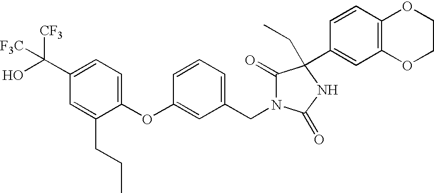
C1(C(O)([CF3])[F3C])=CC=C(OC2=CC(CN3C(=O)C(C4=CC5=C(C=C4)OCCO5)(CC)NC3=O)=CC=C2)C(CCC)=C1
